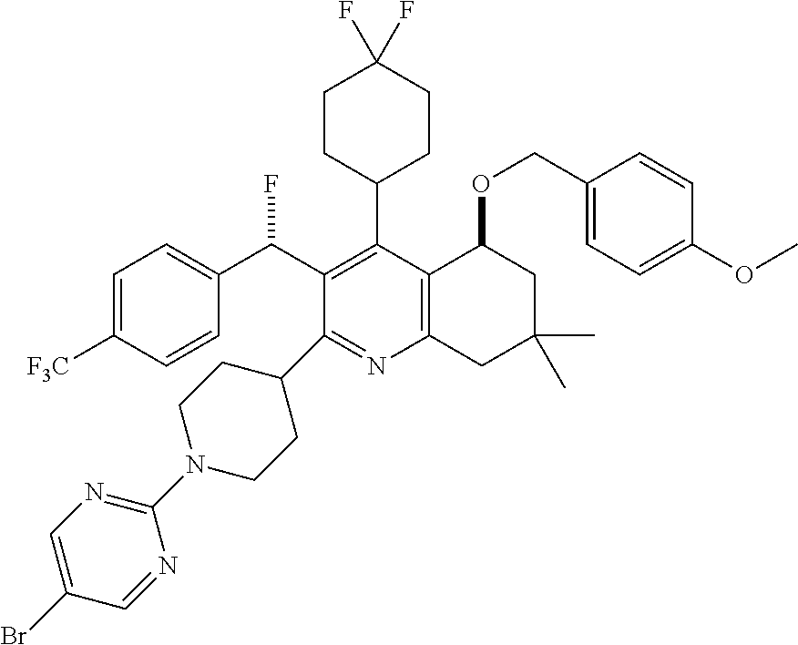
C1=C([F3C])C=CC(C(C2=C(C3CCC(F)(F)CC3)C3=C(N=C2C2CCN(C4=NC=C(Br)C=N4)CC2)CC(C)(C)CC3OCC2=CC=C(OC)C=C2)F)=C1
